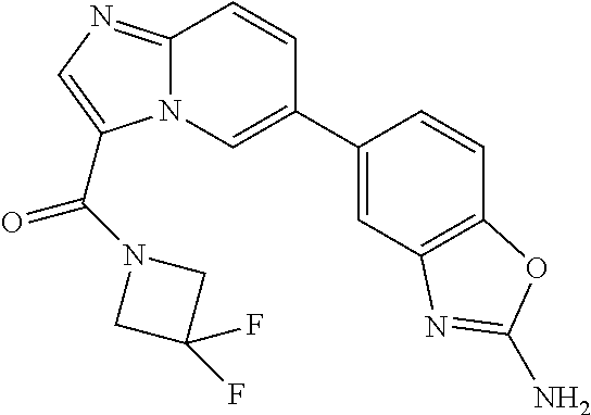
C1(C2=CN3C(=NC=C3C(=O)N3CC(F)(F)C3)C=C2)=CC2=C(C=C1)OC(N)=N2
